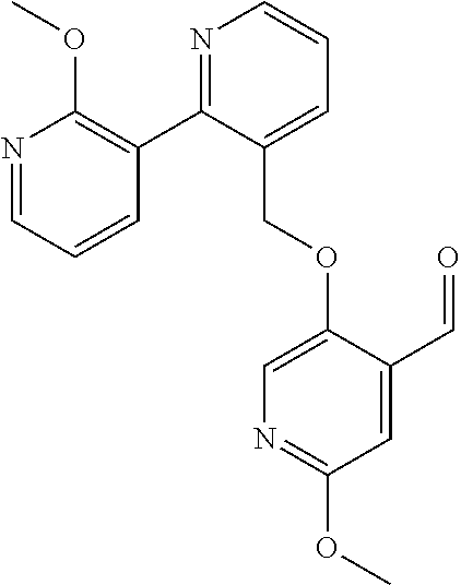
C1=CC=NC(OC)=C1C1=NC=CC=C1COC1=CN=C(OC)C=C1C=O
